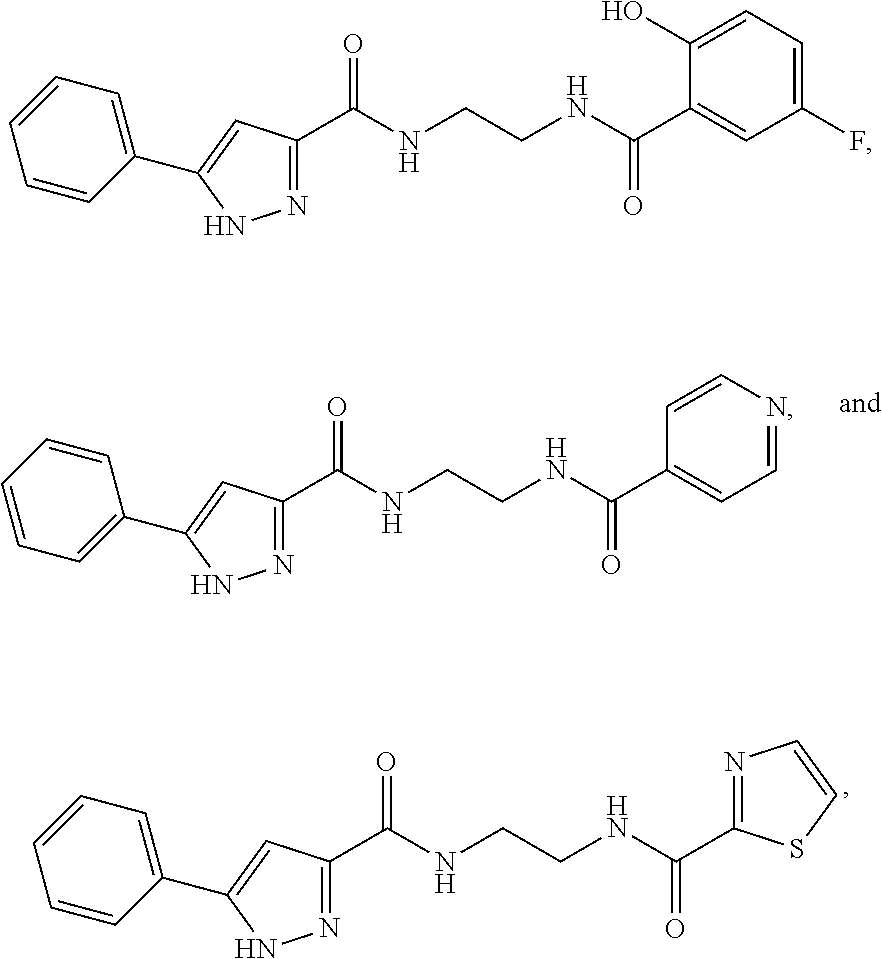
C1=NC=CC(C(NCCNC(C2=NNC(C3=CC=CC=C3)=C2)=O)=O)=C1.N1=C(C(NCCNC(C2=NNC(C3=CC=CC=C3)=C2)=O)=O)SC=C1.C1(F)=CC=C(O)C(C(NCCNC(C2=NNC(C3=CC=CC=C3)=C2)=O)=O)=C1
